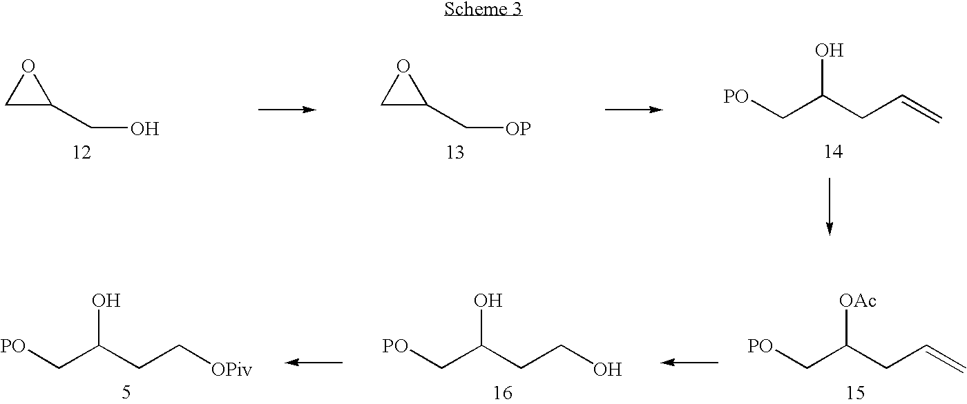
[PO]CC(CC=C)O.O1CC1CO.O1CC1C[OP].[PO]CC(CC[OPiv])O.[PO]CC(CCO)O.[PO]CC(CC=C)[OAc]
